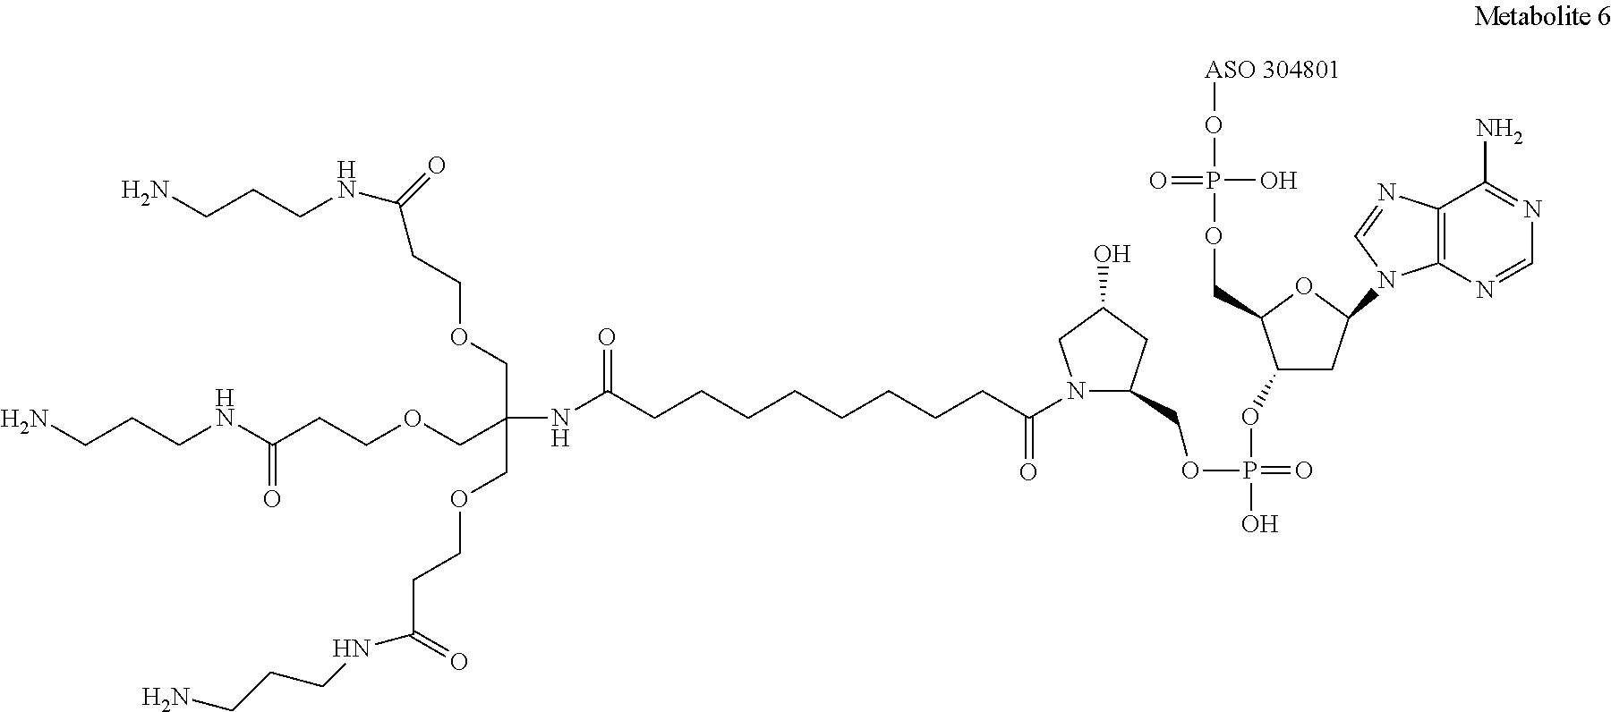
NCCCNC(=O)CCOCC(COCCC(=O)NCCCN)(COCCC(NCCCN)=O)NC(CCCCCCCCC(N1C(COP(OC2CC(N3C4=C(C(N)=NC=N4)N=C3)OC2COP(O)(=O)O[ASO 304801])(=O)O)CC(O)C1)=O)=O
